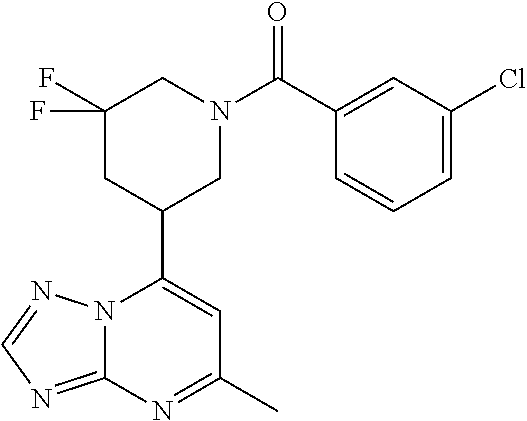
N12C(=NC=N1)N=C(C)C=C2C1CN(C(=O)C2=CC(Cl)=CC=C2)CC(F)(F)C1
